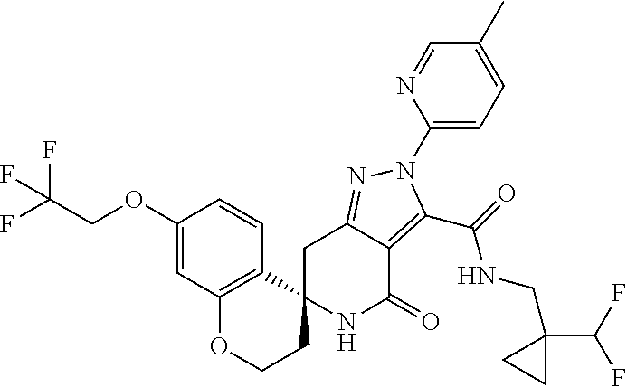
C1C2=NN(C3=CC=C(C)C=N3)C(C(=O)NCC3(C(F)F)CC3)=C2C(=O)NC12CCOC1=C2C=CC(OCC(F)(F)F)=C1
